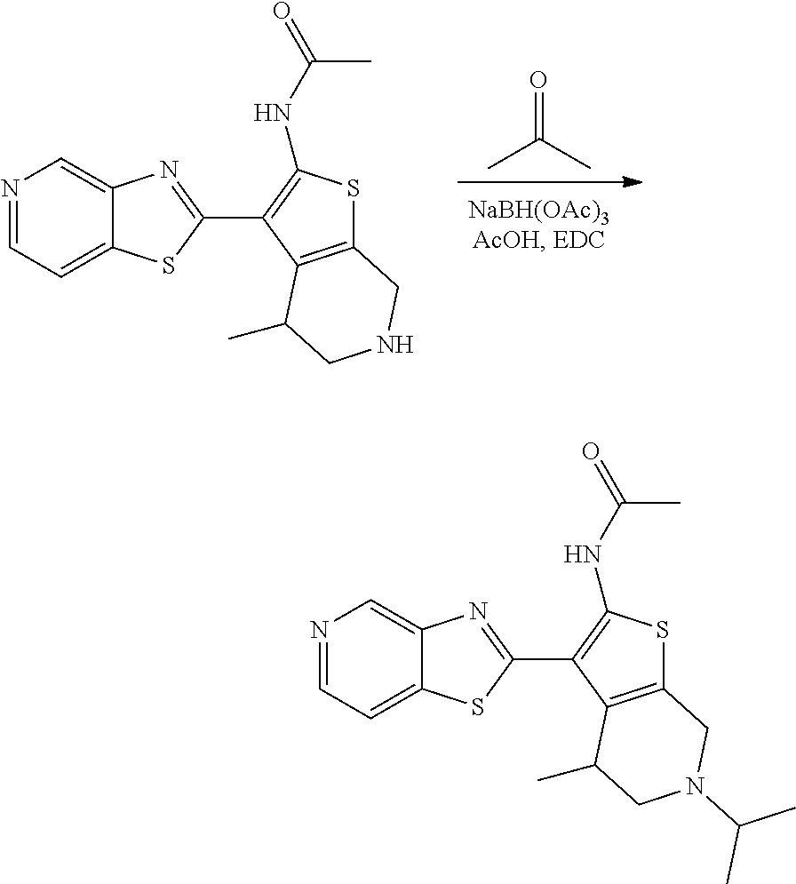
O=C(C)C.C1=NC=C2C(=C1)SC(C1=C(NC(=O)C)SC3=C1C(C)CNC3)=N2.C1=NC=C2C(=C1)SC(C1=C(NC(=O)C)SC3=C1C(C)CN(C(C)C)C3)=N2
